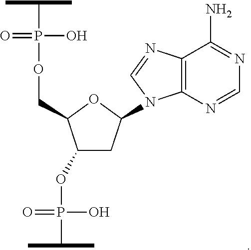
C1(OP(=O)(O)C(C)C)CC(N2C3=C(C(N)=NC=N3)N=C2)OC1COP(=O)(C(C)C)O
